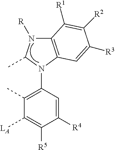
C12=C(N(C3=C(C)C([LA])=C([R5])C([R4])=C3)C(C)N1[R])C=C([R3])C([R2])=C2[R1]
